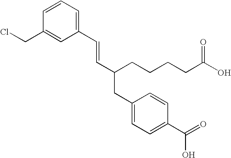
C1(C=CC(CCCCC(O)=O)CC2=CC=C(C(=O)O)C=C2)=CC=CC(CCl)=C1
